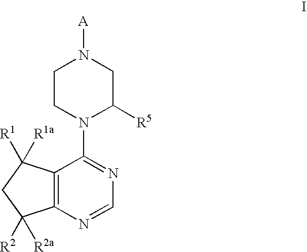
C12=C(N=CN=C1N1C([R5])CN([A])CC1)C([R2])([R2a])CC2([R1])[R1a]
